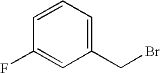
C1(CBr)=CC=CC(F)=C1
